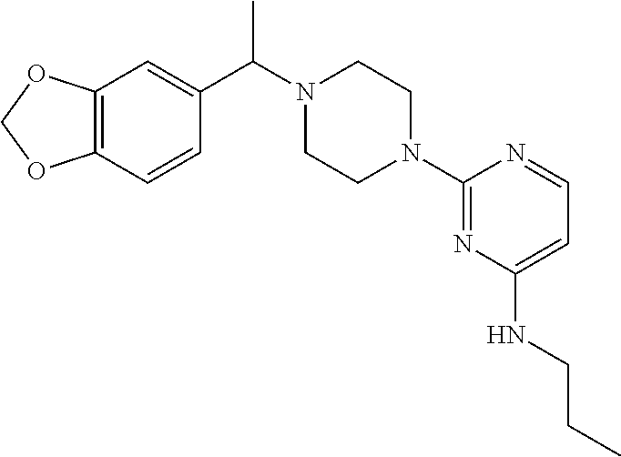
C12=C(C=CC(C(N3CCN(C4=NC(NCCC)=CC=N4)CC3)C)=C1)OCO2
